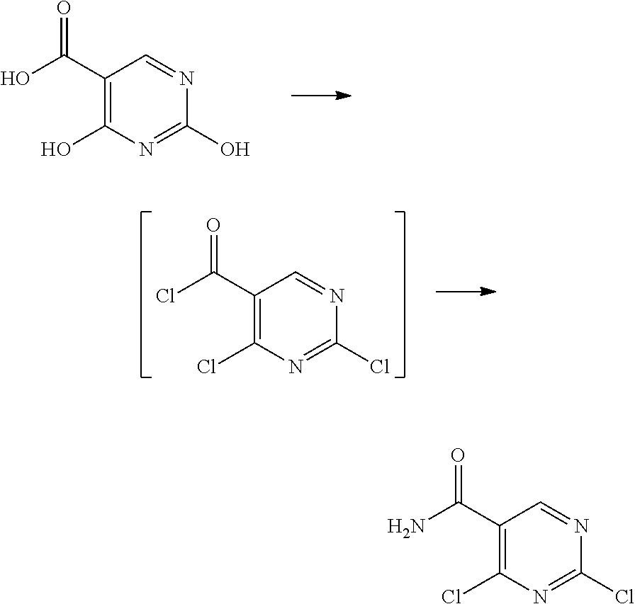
C1(C(O)=O)=C(O)N=C(O)N=C1.C1(C(Cl)=O)=C(Cl)N=C(Cl)N=C1.C1(C(N)=O)=C(Cl)N=C(Cl)N=C1
